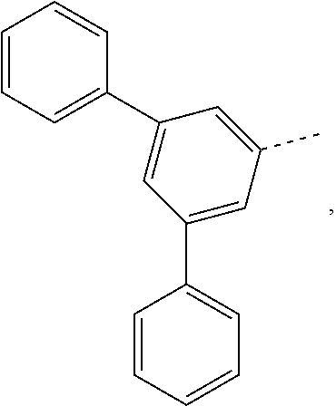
C1(C2=CC=CC=C2)=CC(C2=CC=CC=C2)=CC(C)=C1
